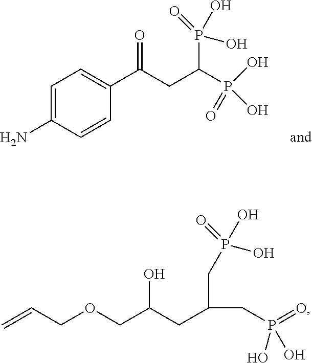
C1(C(CC(P(O)(=O)O)P(O)(O)=O)=O)=CC=C(N)C=C1.C=CCOCC(CC(CP(=O)(O)O)CP(O)(=O)O)O
